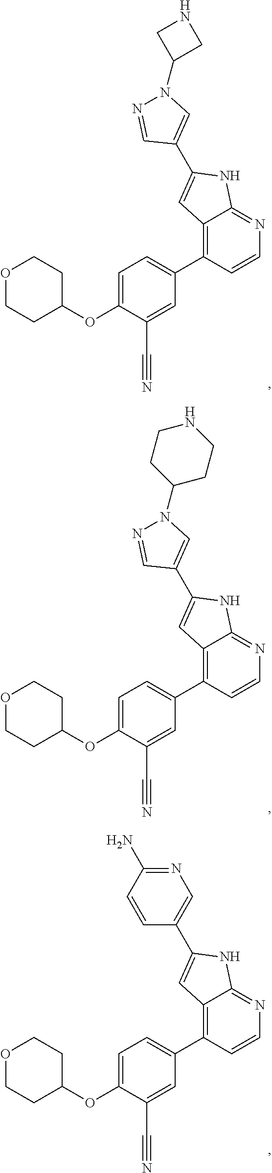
C12=C(C3=CC=C(OC4CCOCC4)C(C#N)=C3)C=CN=C1NC(C1=CN(C3CNC3)N=C1)=C2.C12=C(C3=CC=C(OC4CCOCC4)C(C#N)=C3)C=CN=C1NC(C1=CN(C3CCNCC3)N=C1)=C2.C12=C(C3=CC=C(OC4CCOCC4)C(C#N)=C3)C=CN=C1NC(C1=CN=C(N)C=C1)=C2
